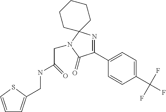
C1=CSC(CNC(CN2C3(CCCCC3)N=C(C3=CC=C(C(F)(F)F)C=C3)C2=O)=O)=C1
